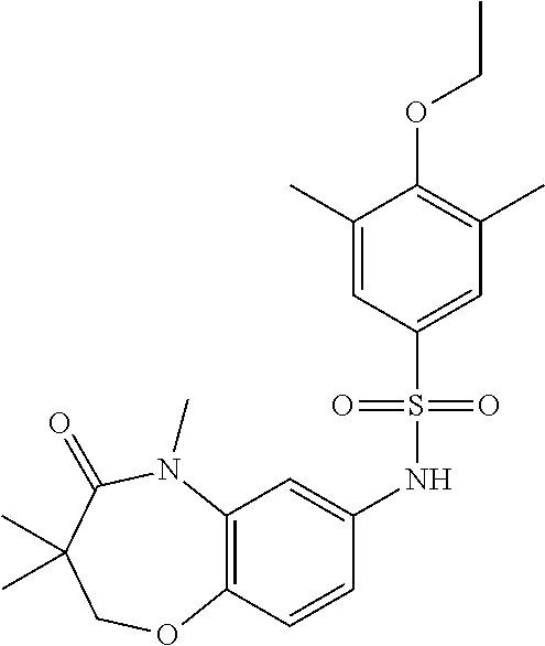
C12=C(C=CC(NS(C3=CC(C)=C(OCC)C(C)=C3)(=O)=O)=C1)OCC(C)(C)C(=O)N2C
